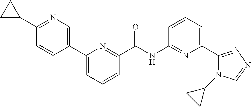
C1=C(C2=CC=CC(C(NC3=NC(C4=NN=CN4C4CC4)=CC=C3)=O)=N2)C=CC(C2CC2)=N1
